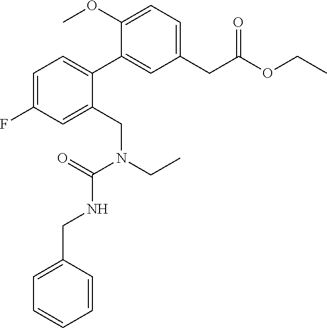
C1=C(F)C=C(CN(CC)C(=O)NCC2=CC=CC=C2)C(C2=CC(CC(OCC)=O)=CC=C2OC)=C1
